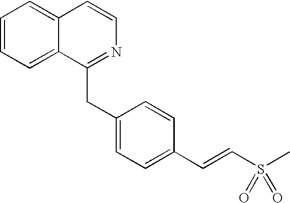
C1=CC=C2C(=C1)C=CN=C2CC1=CC=C(C=CS(C)(=O)=O)C=C1
